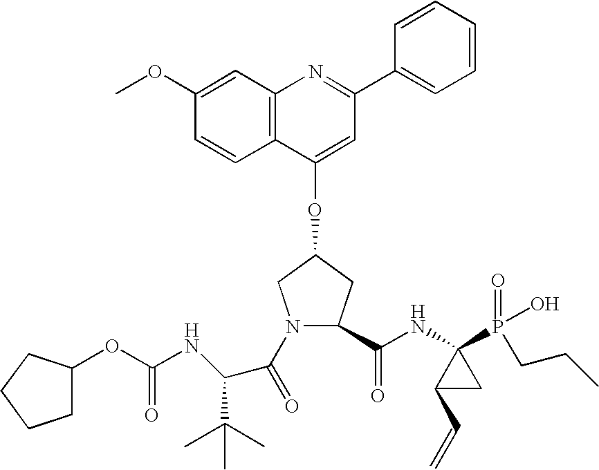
C12=C(C=C(OC)C=C1)N=C(C1=CC=CC=C1)C=C2OC1CN(C(=O)C(NC(OC2CCCC2)=O)C(C)(C)C)C(C(NC2(P(=O)(O)CCC)C(C=C)C2)=O)C1
